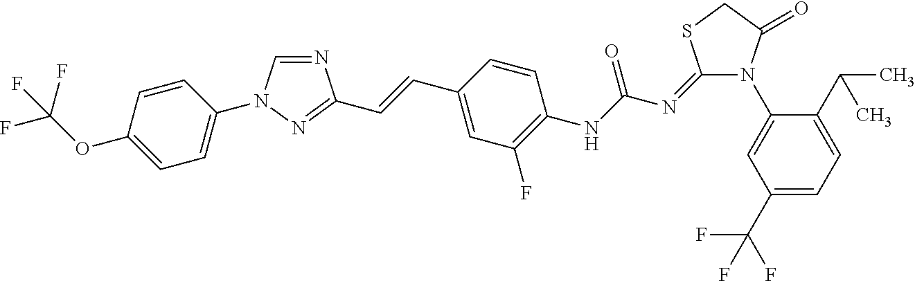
N1=CN(C2=CC=C(OC(F)(F)F)C=C2)N=C1C=CC1=CC(F)=C(NC(N=C2N(C3=CC(C(F)(F)F)=CC=C3C(C)C)C(=O)CS2)=O)C=C1
